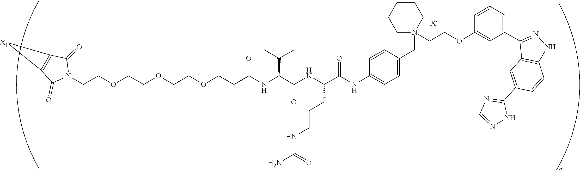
C(COCCOCCOCCC(NC(C(NC(C(NC1=CC=C(C[N+]2(CCOC3=CC(C4=NNC5=C4C=C(C4=NC=NN4)C=C5)=CC=C3)CCCCC2)C=C1)=O)CCCNC(N)=O)=O)C(C)C)=O)N1C(=O)C2=C(C1=O)[X1]2.[X-]
